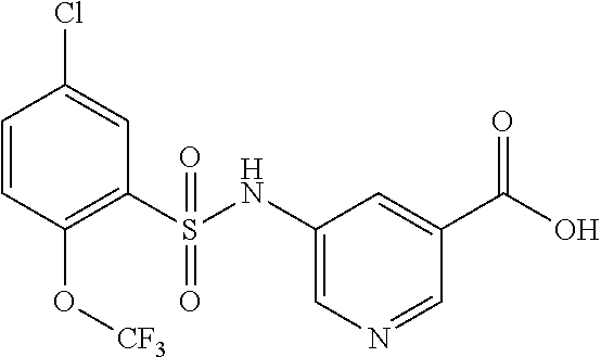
C1=CC(O[CF3])=C(S(NC2=CN=CC(C(O)=O)=C2)(=O)=O)C=C1Cl
